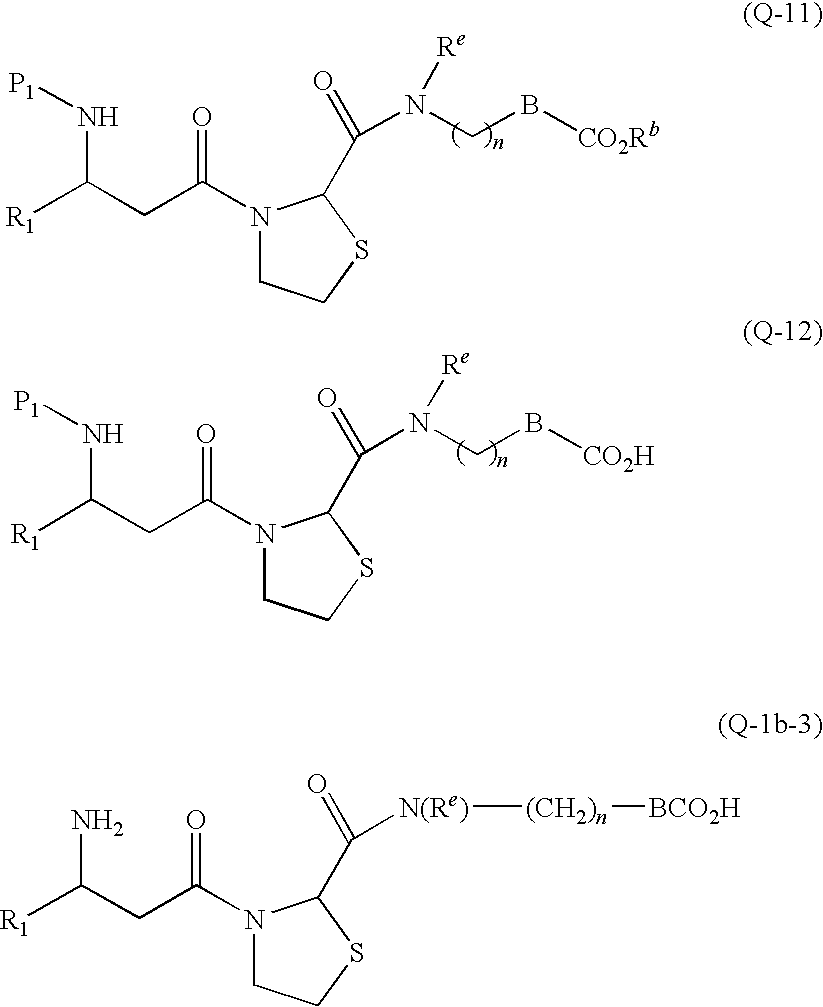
N1(C(=O)CC([R1])N[P1])CCSC1C(=O)N(CB[CO2Rb])[Re].N1(C(=O)CC([R1])N[P1])CCSC1C(=O)N(CB[CO2H])[Re].N1(C(=O)CC([R1])N)CCSC1C(=O)[N(Re)][(CH2)n][BCO2H]
